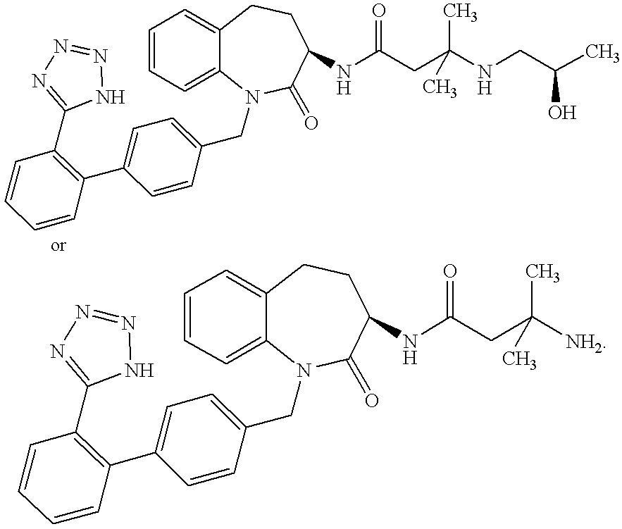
C1=CC=C2C(=C1)CCC(NC(CC(NCC(C)O)(C)C)=O)C(=O)N2CC1=CC=C(C2=C(C3=NN=NN3)C=CC=C2)C=C1.C1=CC=C2C(=C1)CCC(NC(CC([NH2])(C)C)=O)C(=O)N2CC1=CC=C(C2=C(C3=NN=NN3)C=CC=C2)C=C1
